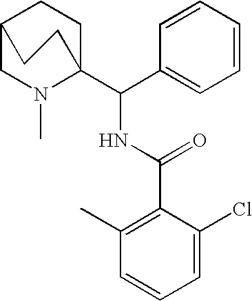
C1=CC(C(C23CCC(CN2C)CC3)NC(C2=C(C)C=CC=C2Cl)=O)=CC=C1
